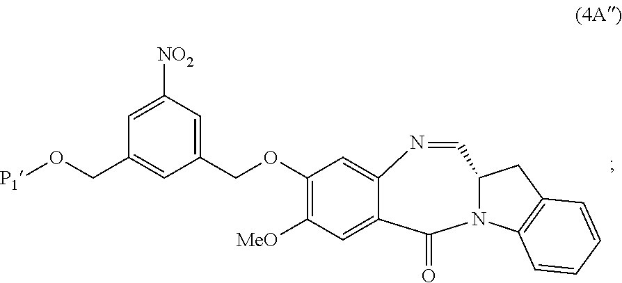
[P1]OCC1=CC(COC2=C([MeO])C=C3C(=C2)N=CC2N(C4=C(C2)C=CC=C4)C3=O)=CC([NO2])=C1
